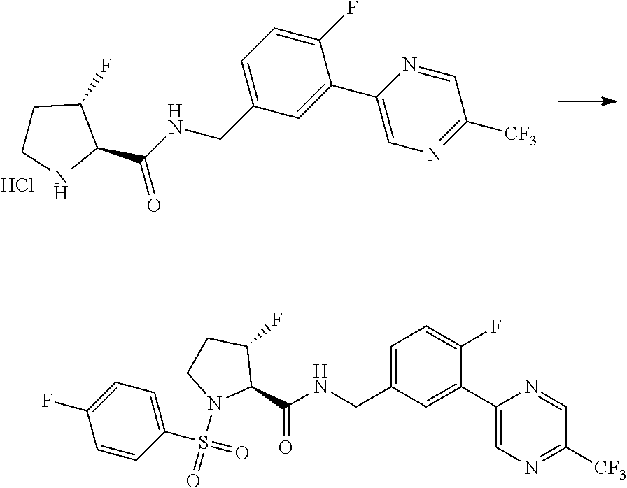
C1(F)=CC=C(CNC(C2C(F)CCN2)=O)C=C1C1=CN=C([CF3])C=N1.Cl.C1(C(NCC2=CC=C(F)C(C3=CN=C([CF3])C=N3)=C2)=O)C(F)CCN1S(=O)(=O)C1=CC=C(F)C=C1
